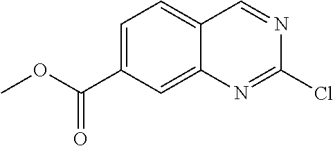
C1=C(C(OC)=O)C=C2C(=C1)C=NC(Cl)=N2
